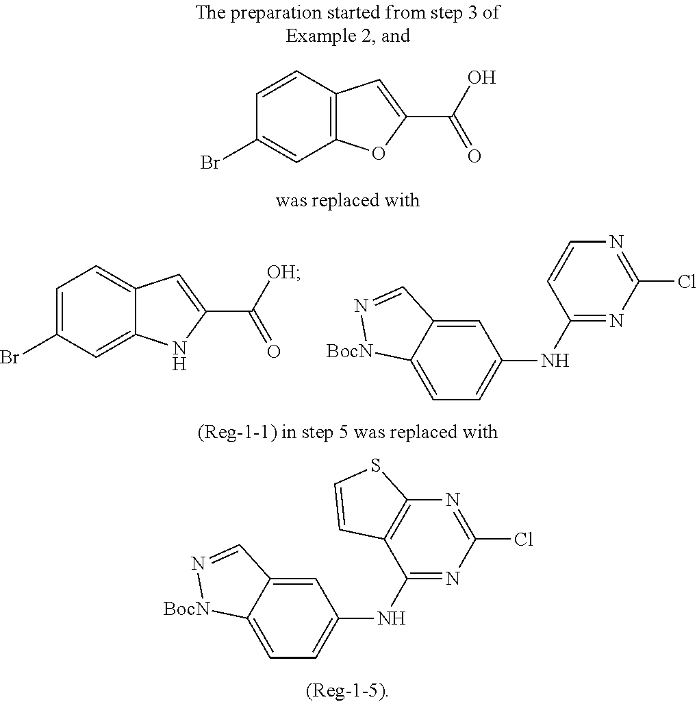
C12=CC(Br)=CC=C1C=C(C([OH])=O)N2.C1=C2C(=CC=C1NC1=NC(Cl)=NC=C1)[BocN]N=C2.C12=C(C=CC(Br)=C1)C=C(C(O)=O)O2.C1=C2C(=CC=C1NC1=NC(Cl)=NC3=C1C=CS3)[BocN]N=C2
